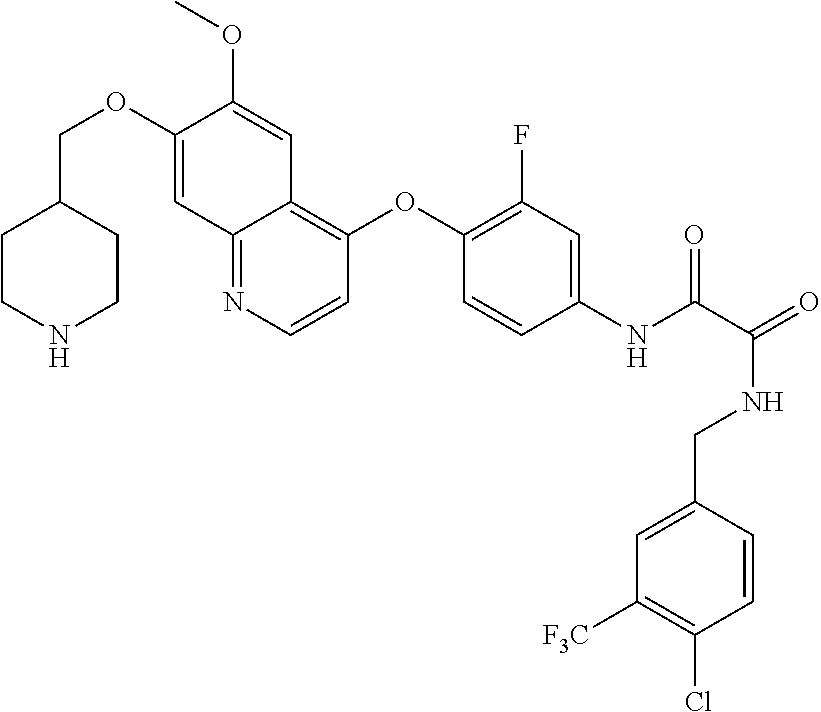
C1CNCCC1COC1=CC2=NC=CC(OC3=C(F)C=C(NC(=O)C(NCC4=CC([F3C])=C(Cl)C=C4)=O)C=C3)=C2C=C1OC
